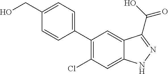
C1(C2=CC=C(CO)C=C2)=C(Cl)C=C2C(=C1)C(C(O)=O)=NN2
